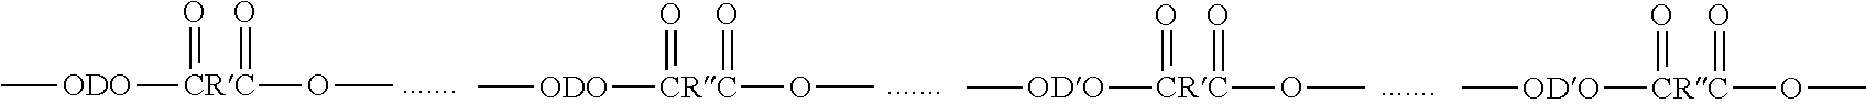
C[ODO][CRC](=O)(OC)=O.C[ODO][CRC](=O)(=O)OC.C[ODO][CRC](=O)(OC)=O.C[ODO][CRC](=O)(OC)=O
